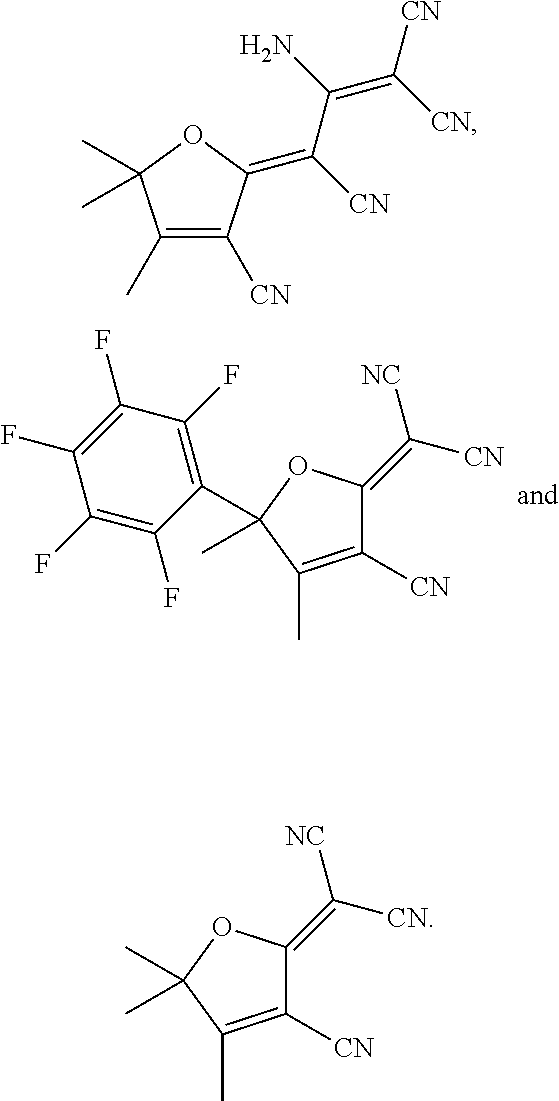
C1(F)=C(F)C(F)=C(F)C(C2(C)OC(=C([CN])[NC])C([CN])=C2C)=C1F.C1(C)=C([CN])C(=C([CN])C(=C([CN])[CN])N)OC1(C)C.CC1(C)OC(=C([CN])[NC])C([CN])=C1C
